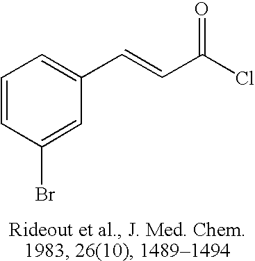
C1=CC(Br)=CC(C=CC(Cl)=O)=C1
